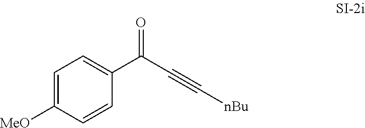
C1(C(C#C[nBu])=O)=CC=C([MeO])C=C1
